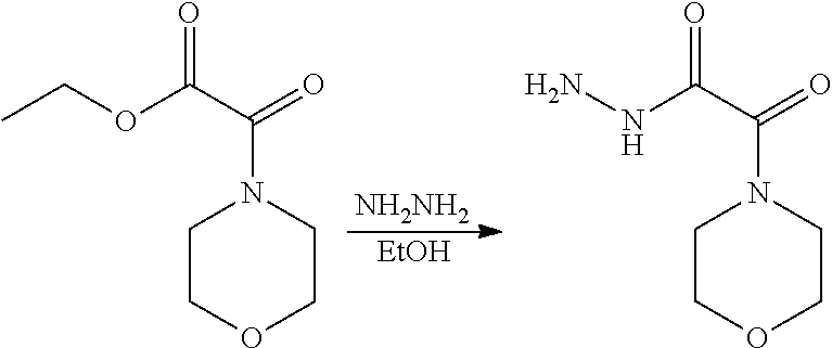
[NH2NH2].[EtOH].N1(C(C(OCC)=O)=O)CCOCC1.N1(C(C(NN)=O)=O)CCOCC1
